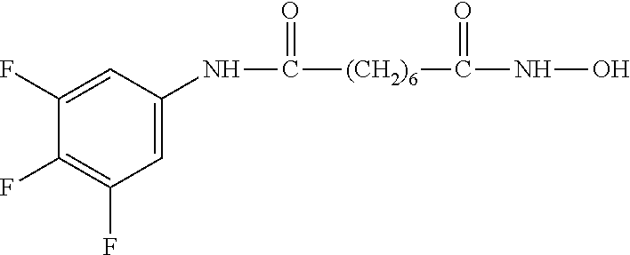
N(C([(CH2)6]C(NO)=O)=O)C1=CC(F)=C(F)C(F)=C1
